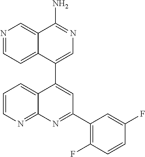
C12=CC=NC=C1C(N)=NC=C2C1=CC(C2=C(F)C=CC(F)=C2)=NC2=NC=CC=C12
